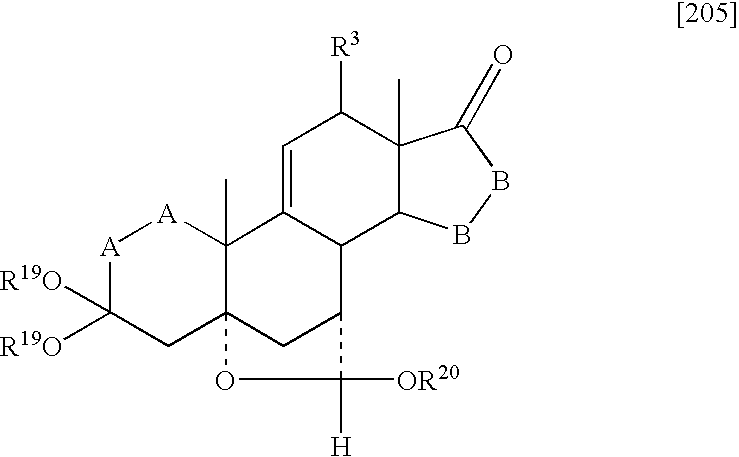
[A]1C([R19O])([R19O])CC23C(C)([A]1)C1=CC([R3])C4(C)C(C1C(C2)C([OR20])([H])O3)BBC4=O
